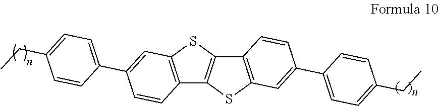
C12=C(SC3=C1SC1=C3C=CC(C3=CC=C(CC)C=C3)=C1)C=C(C1=CC=C(CC)C=C1)C=C2
